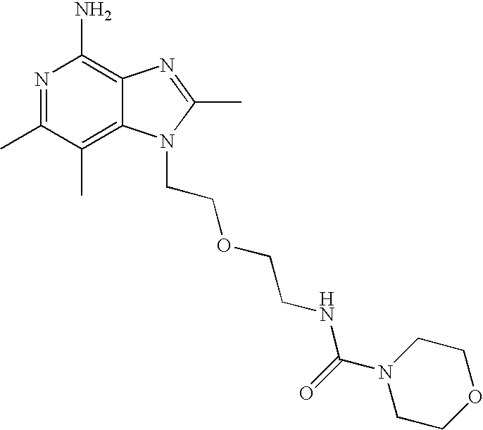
C12=C(C)C(C)=NC(N)=C1N=C(C)N2CCOCCNC(N1CCOCC1)=O
